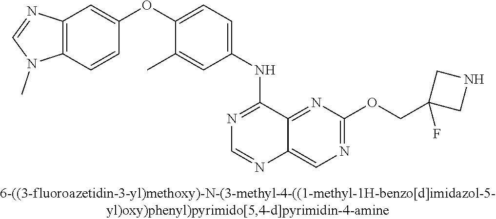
C1(OC2=CC=C(NC3=NC=NC4=CN=C(OCC5(F)CNC5)N=C34)C=C2C)=CC2=C(C=C1)N(C)C=N2
